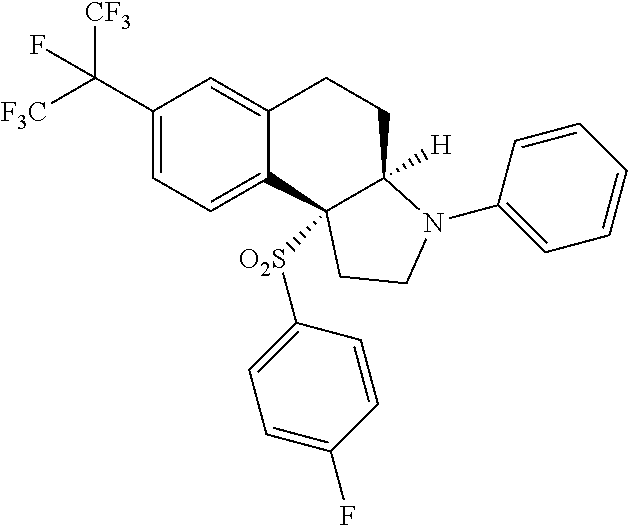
C1(C([F3C])([CF3])F)=CC=C2C(=C1)CCC1([H])C2([O2S]C2=CC=C(F)C=C2)CCN1C1=CC=CC=C1
